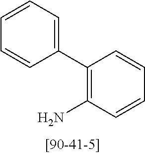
C1=CC=C(C2=C(N)C=CC=C2)C=C1
